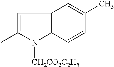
C1=C(C)N([CH2CO2C2H5])C2=C1C=C(C)C=C2
